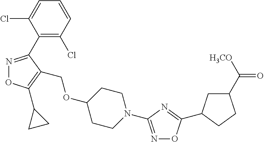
N1=C(C2=C(Cl)C=CC=C2Cl)C(COC2CCN(C3=NOC(C4CC(C([H3CO])=O)CC4)=N3)CC2)=C(C2CC2)O1
